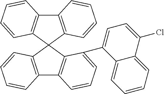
C12=C(C3(C4=C1C=CC=C4)C1=C(C4=C3C(C3=CC=C(Cl)C5=CC=CC=C35)=CC=C4)C=CC=C1)C=CC=C2
